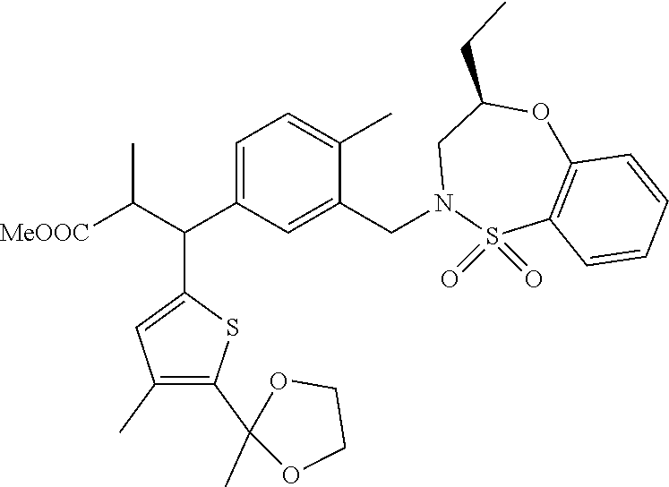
C1=C(C(C2=CC(C)=C(C3(C)OCCO3)S2)C([MeOOC])C)C=C(CN2S(=O)(=O)C3=C(OC(CC)C2)C=CC=C3)C(C)=C1
